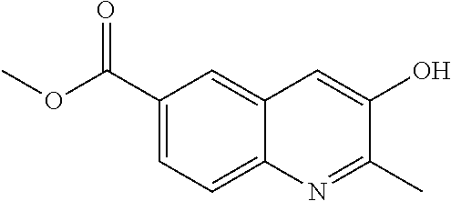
C1(C(OC)=O)=CC=C2C(=C1)C=C(O)C(C)=N2
